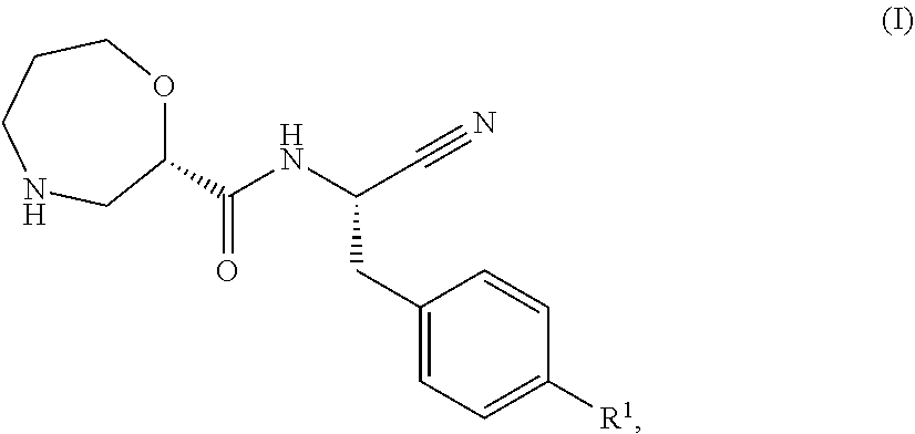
C1(C(NC(C#N)CC2=CC=C([R1])C=C2)=O)OCCCNC1
